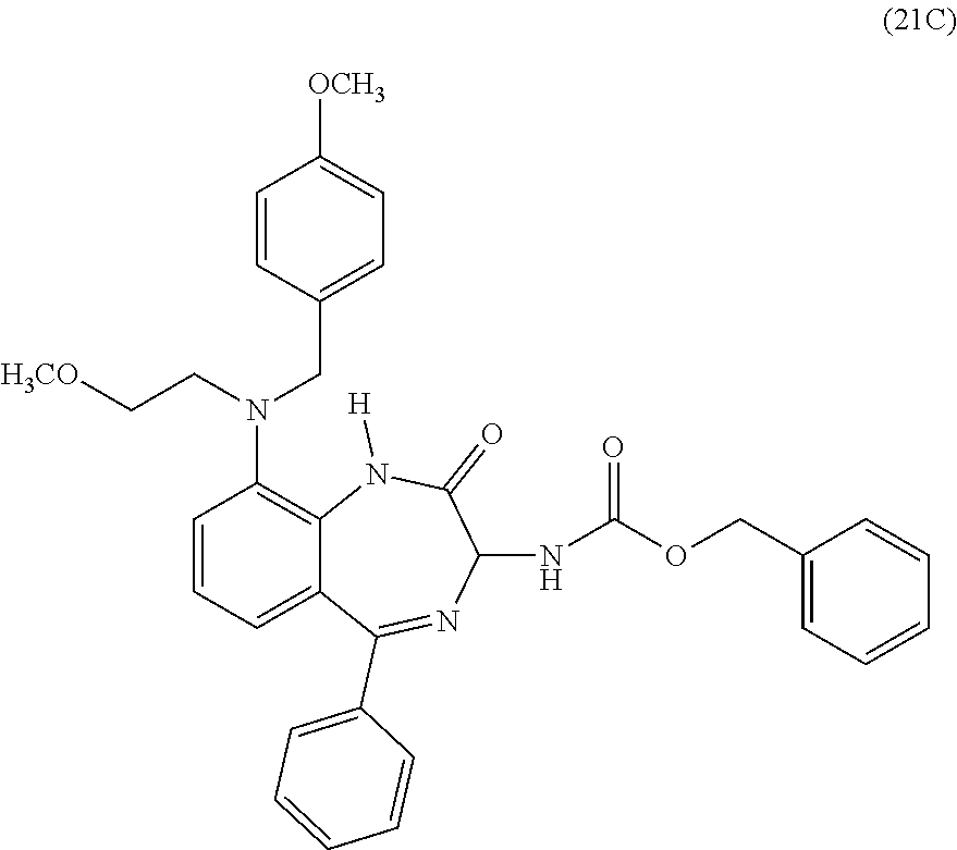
C(OCC1=CC=CC=C1)(=O)NC1N=C(C2=CC=CC=C2)C2=CC=CC(N(CC[H3CO])CC3=CC=C([OCH3])C=C3)=C2N([H])C1=O
